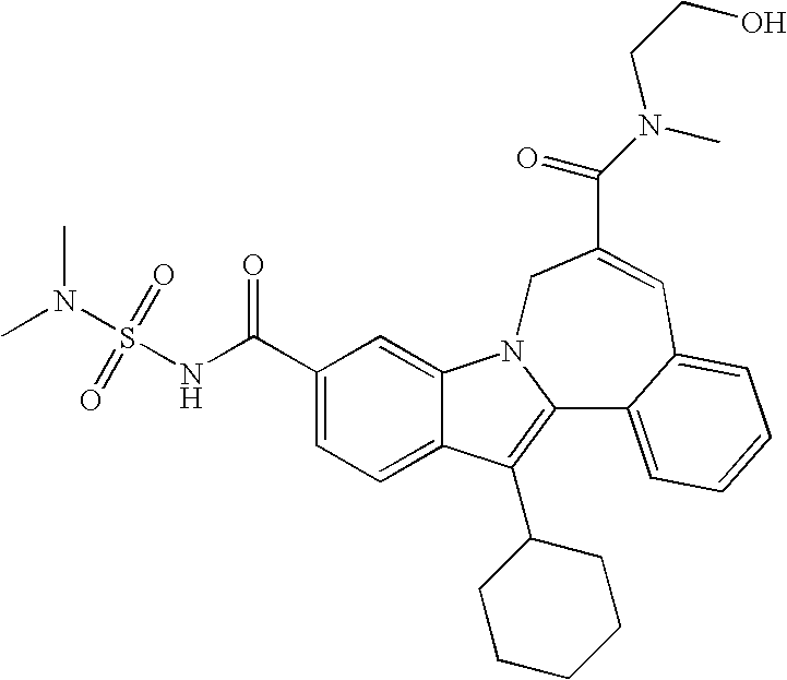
C1(C(NS(N(C)C)(=O)=O)=O)=CC=C2C(=C1)N1C(=C2C2CCCCC2)C2=CC=CC=C2C=C(C(N(CCO)C)=O)C1
